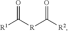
[R1]C([R]C([R2])=O)=O
